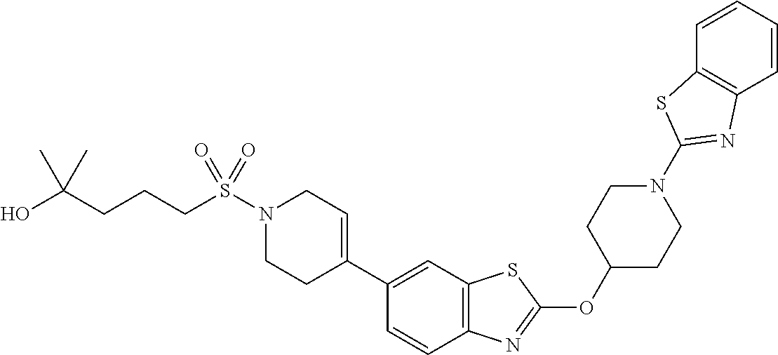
N1(S(=O)(=O)CCCC(O)(C)C)CCC(C2=CC3=C(C=C2)N=C(OC2CCN(C4=NC5=C(C=CC=C5)S4)CC2)S3)=CC1
